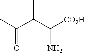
CC(=O)C(C)C(N)[CO2H]
